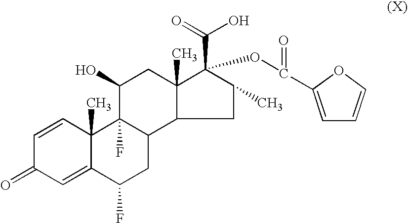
C1=CC2(C)C(=CC1=O)C(F)CC1C2(F)C(O)CC2(C)C(C(=O)O)(OC(C3=CC=CO3)=O)C(C)CC12
